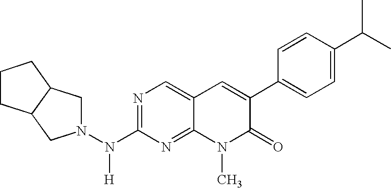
N1=C(N(N2CC3C(C2)CCC3)[H])N=C2C(=C1)C=C(C1=CC=C(C(C)C)C=C1)C(=O)N2C
